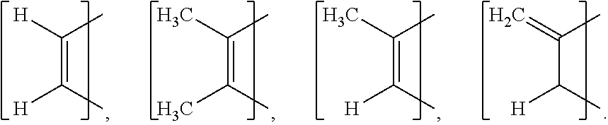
[H]C(C)=C([H])C.CC(C)=C(C)C.CC(C)=C([H])C.C=C(C)C([H])C
